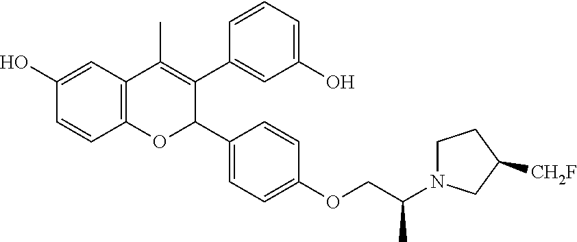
C12=C(C=C(O)C=C1)C(C)=C(C1=CC(O)=CC=C1)C(C1=CC=C(OCC(N3CCC([CH2F])C3)C)C=C1)O2
